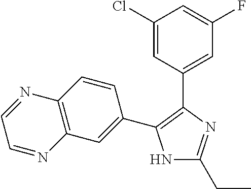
N1C(CC)=NC(C2=CC(F)=CC(Cl)=C2)=C1C1=CC2=C(C=C1)N=CC=N2
